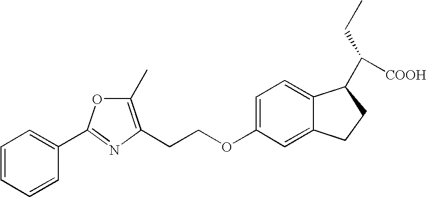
C1=CC=CC(C2=NC(CCOC3=CC=C4C(=C3)CCC4C(CC)[COOH])=C(C)O2)=C1
